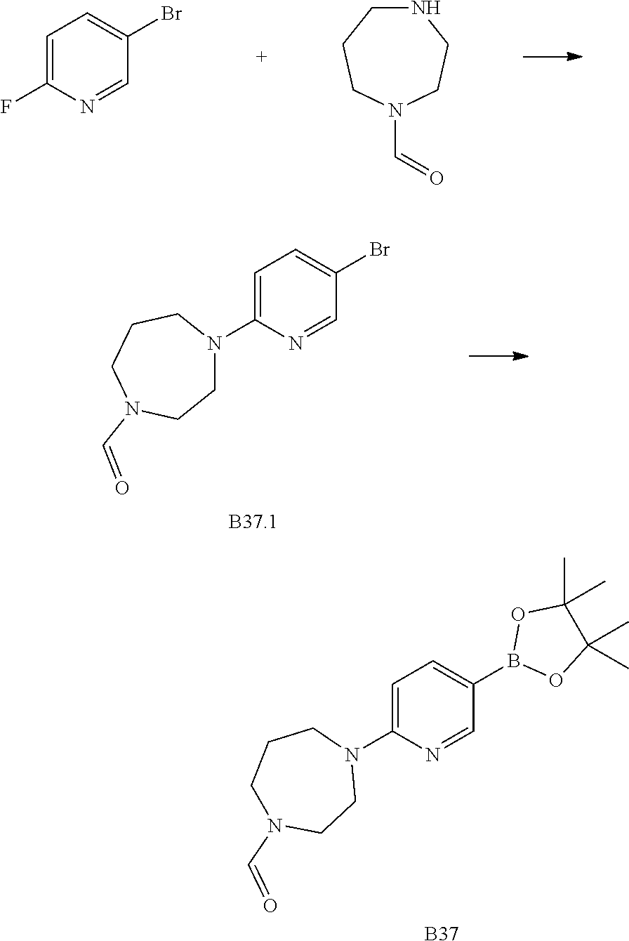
C1=C(N2CCN(C=O)CCC2)N=CC(Br)=C1.C1=C(N2CCCN(C=O)CC2)N=CC(B2OC(C)(C)C(C)(C)O2)=C1.[B37].C1=C(F)N=CC(Br)=C1.C1NCCN(C=O)CC1
